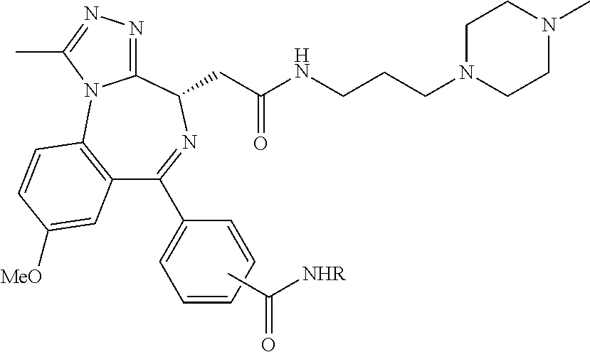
C12=C(C=CC([MeO])=C1)N1C(=NN=C1C)C(CC(NCCCN1CCN(C)CC1)=O)N=C2C1=CC=CC=C1.CC([NHR])=O
